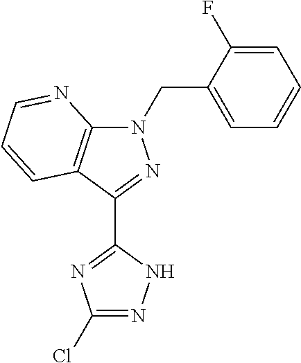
N1(CC2=CC=CC=C2F)C2=C(C(C3=NC(Cl)=NN3)=N1)C=CC=N2
